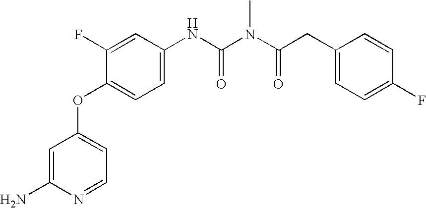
C1=C(N)N=CC=C1OC1=CC=C(NC(N(C(CC2=CC=C(F)C=C2)=O)C)=O)C=C1F
